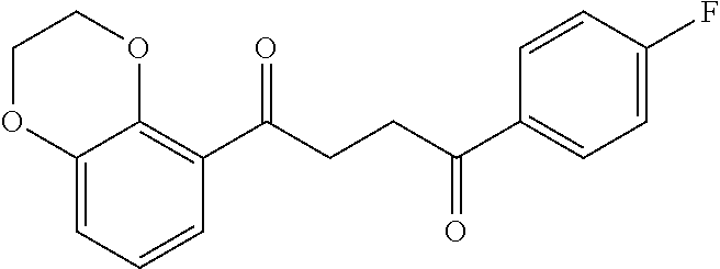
C12=CC=CC(C(CCC(C3=CC=C(F)C=C3)=O)=O)=C1OCCO2
